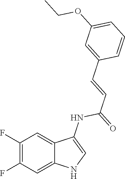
C1(F)=C(F)C=C2C(=C1)C(NC(=O)C=CC1=CC(OCC)=CC=C1)=CN2
